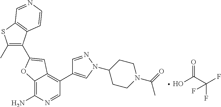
C1(C)=C(C2=CC3=C(C4=CN(C5CCN(C(C)=O)CC5)N=C4)C=NC(N)=C3O2)C2=C(S1)C=NC=C2.OC(=O)C(F)(F)F
